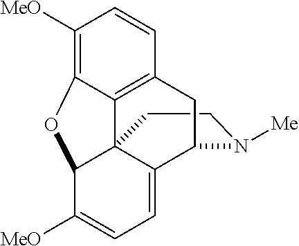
C1CN([Me])C2C3=CC=C([MeO])C4C13C1=C(C=CC([MeO])=C1O4)C2
